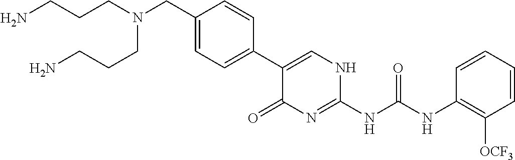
NCCCN(CC1=CC=C(C2=CNC(NC(NC3=C([OCF3])C=CC=C3)=O)=NC2=O)C=C1)CCCN
